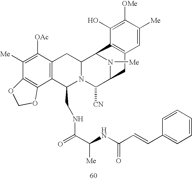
C1([Me])=C([OAc])C2=C(C(CNC(=O)C(NC(C=CC3=CC=CC=C3)=O)[Me])N3C(C2)C2N([Me])C(C3[CN])CC3=C2C(O)=C([OMe])C([Me])=C3)C2=C1OCO2
